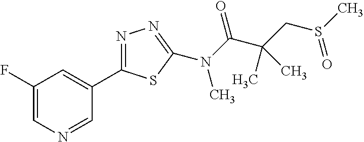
C1(F)=CN=CC(C2=NN=C(N(C(C(CS(C)=O)(C)C)=O)C)S2)=C1
